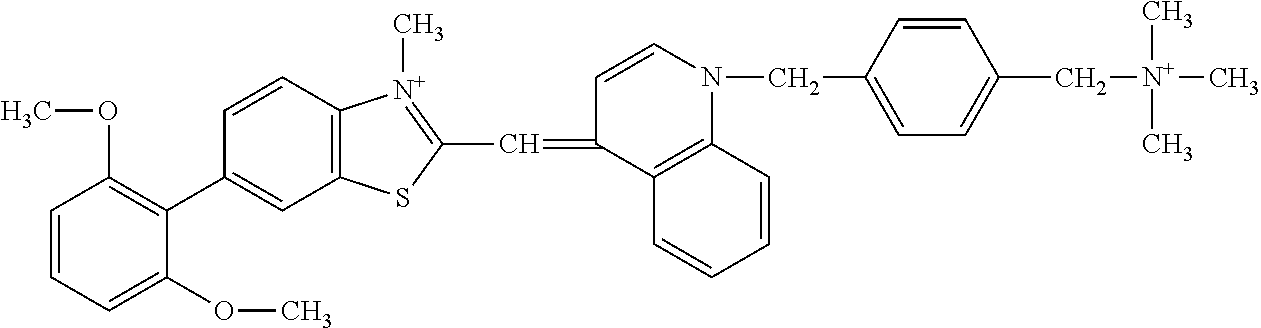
C1=CC=C(OC)C(C2=CC3=C(C=C2)[N+](C)=C(C=C2C4=C(N(CC5=CC=C(C[N+](C)(C)C)C=C5)C=C2)C=CC=C4)S3)=C1OC
